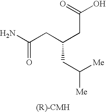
NC(CC(CC(O)=O)CC([Me])[Me])=O
